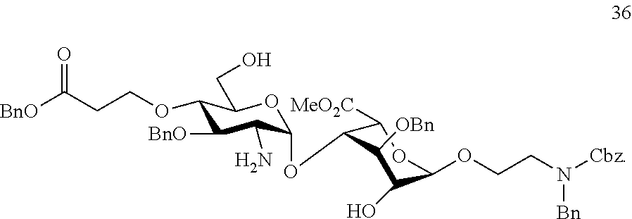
O1C(OC2C([MeO2C])OC(OCCN([Cbz])[Bn])C(O)C2[OBn])C(N)C([BnO])C(OCCC([BnO])=O)C1CO
